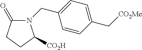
N1(CC2=CC=C(C[CO2Me])C=C2)C(=O)CCC1[CO2H]
